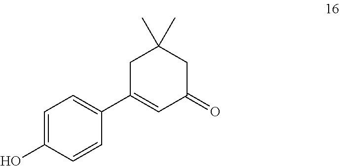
C1=C(O)C=CC(C2=CC(=O)CC(C)(C)C2)=C1
